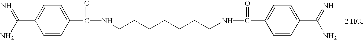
[2 HCl].C1=CC(C(=O)NCCCCCCCNC(=O)C2=CC=C(C(=N)N)C=C2)=CC=C1C(N)=N
